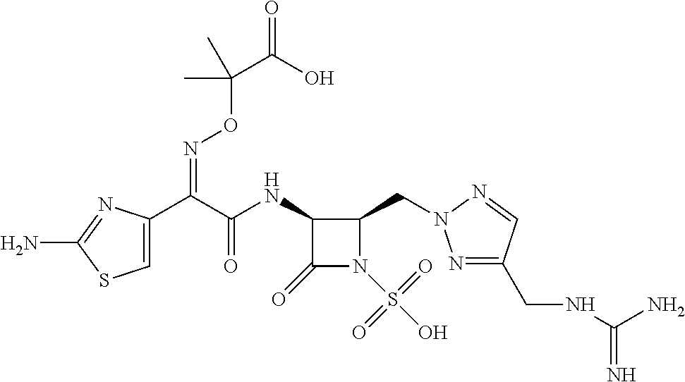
C1=C(C(C(NC2C(=O)N(S(O)(=O)=O)C2CN2N=C(CNC(N)=N)C=N2)=O)=NOC(C(=O)O)(C)C)N=C(N)S1
